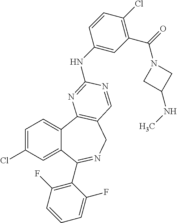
C1=C(Cl)C=C2C(=C1)C1=C(CN=C2C2=C(F)C=CC=C2F)C=NC(NC2=CC(C(=O)N3CC(NC)C3)=C(Cl)C=C2)=N1
